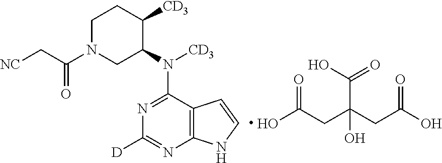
OC(CC(CC(O)=O)(O)C(O)=O)=O.[NC]CC(N1CC(N([CD3])C2=NC([D])=NC3=C2C=CN3)C([CD3])CC1)=O
